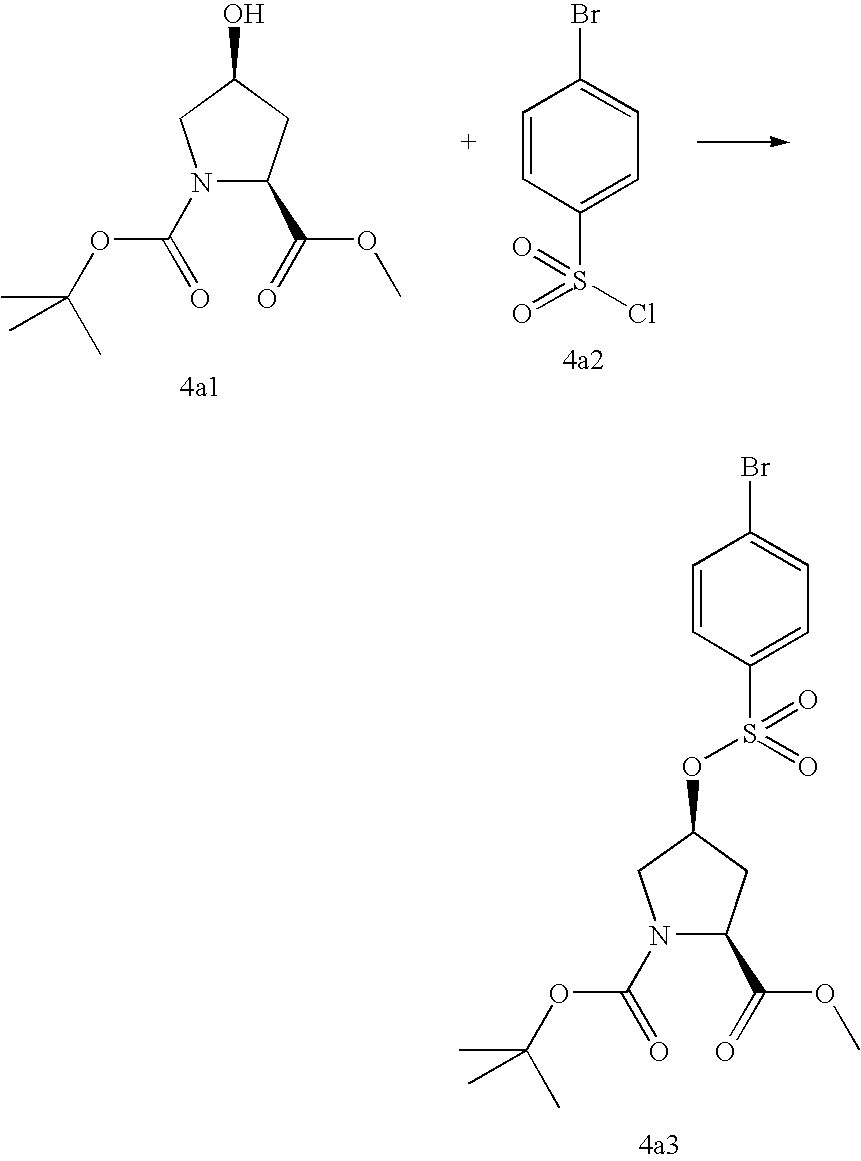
C1=CC(S(Cl)(=O)=O)=CC=C1Br.OC1CN(C(OC(C)(C)C)=O)C(C(=O)OC)C1.C1=CC(S(OC2CN(C(OC(C)(C)C)=O)C(C(=O)OC)C2)(=O)=O)=CC=C1Br
